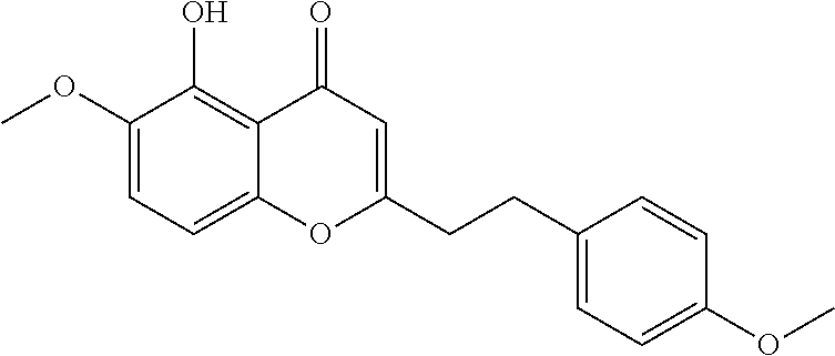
C1(OC)=CC=C2C(=C1O)C(=O)C=C(CCC1=CC=C(OC)C=C1)O2
